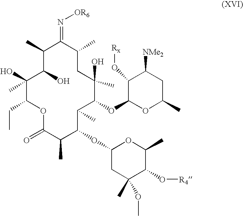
C1(O)(C)C(CC)OC(=O)C(C)C(OC2CC(C)(OC)C(O[R4])C(C)O2)C(C)C(OC2OC(C)CC([NMe2])C2O[Rx])C(C)(O)CC(C)C(=N[OR6])C(C)C1O
